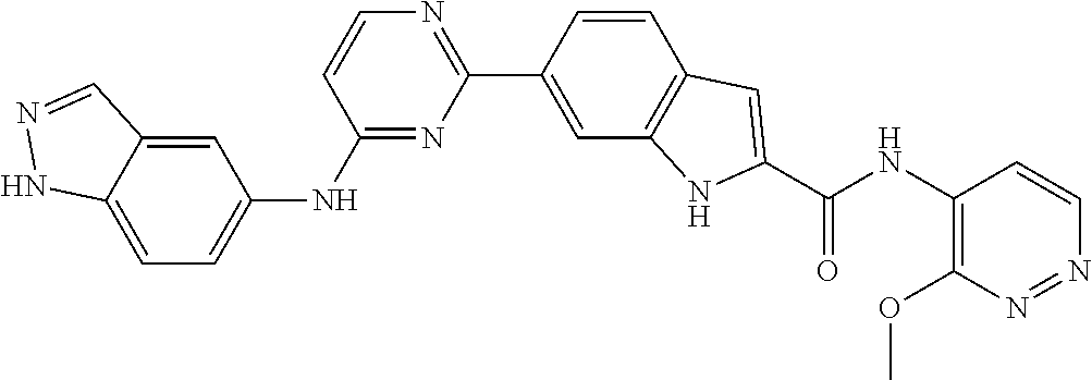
C1=C2C(=CC(NC3=NC(C4=CC5=C(C=C4)C=C(C(NC4=C(OC)N=NC=C4)=O)N5)=NC=C3)=C1)C=NN2
